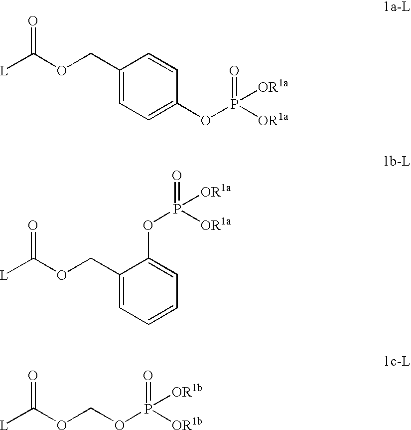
C1(COC([L])=O)=CC=C(OP([OR1a])(=O)[OR1a])C=C1.C1(COC([L])=O)=CC=CC=C1OP([OR1a])(=O)[OR1a].O(P([OR1b])(=O)[OR1b])COC([L])=O
